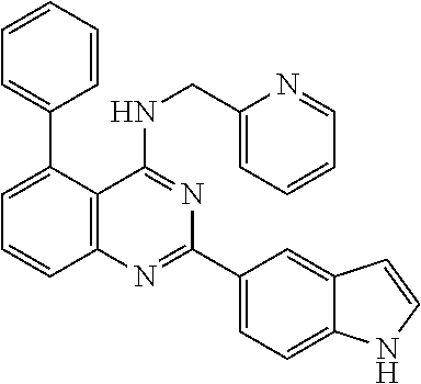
C1=CC=CC=C1C1=CC=CC2=C1C(NCC1=CC=CC=N1)=NC(C1=CC=C3C(=C1)C=CN3)=N2
